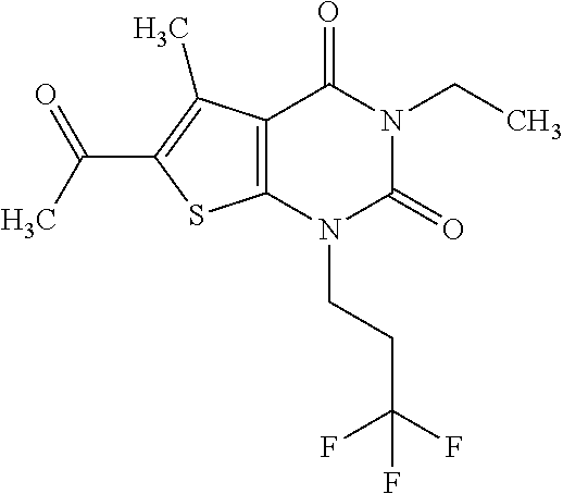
C12=C(N(CCC(F)(F)F)C(=O)N(CC)C1=O)SC(C(C)=O)=C2C
